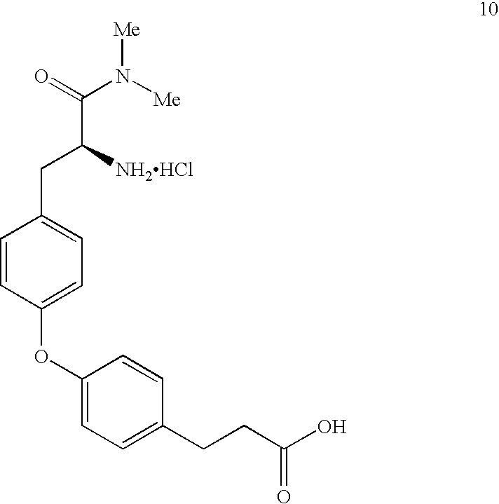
C(C([NH2HCl])CC1=CC=C(OC2=CC=C(CCC(O)=O)C=C2)C=C1)(=O)N([Me])[Me]
